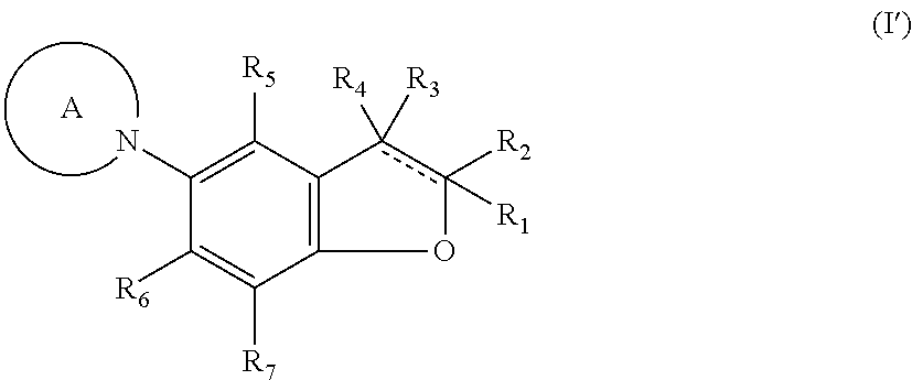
[A].C1([R6])=C([R7])C2=C(C([R5])=C1N)c([R4])([R3])c([R2])([R1])O2
